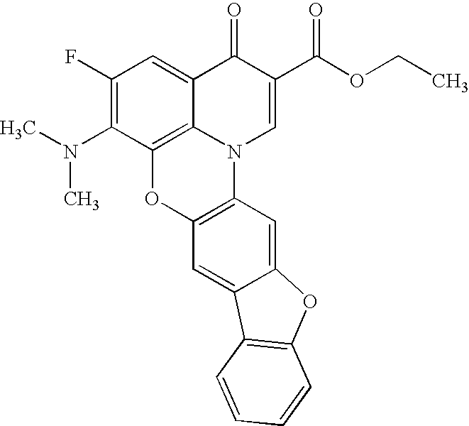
C1(F)=C(N(C)C)C2=C3C(=C1)C(=O)C(C(OCC)=O)=CN3C1=C(O2)C=C2C(=C1)OC1=C2C=CC=C1
